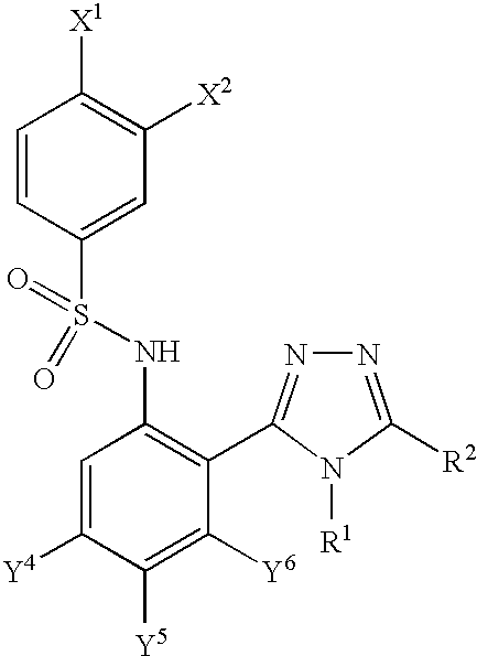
C1=CC(S(NC2=C(C3=NN=C([R2])N3[R1])C([Y6])=C([Y5])C([Y4])=C2)(=O)=O)=CC([X2])=C1[X1]
